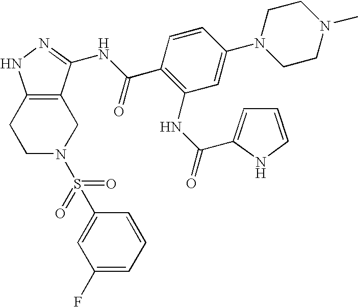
C1C2=C(CCN1S(C1=CC(F)=CC=C1)(=O)=O)NN=C2NC(C1=C(NC(=O)C2=CC=CN2)C=C(N2CCN(C)CC2)C=C1)=O
